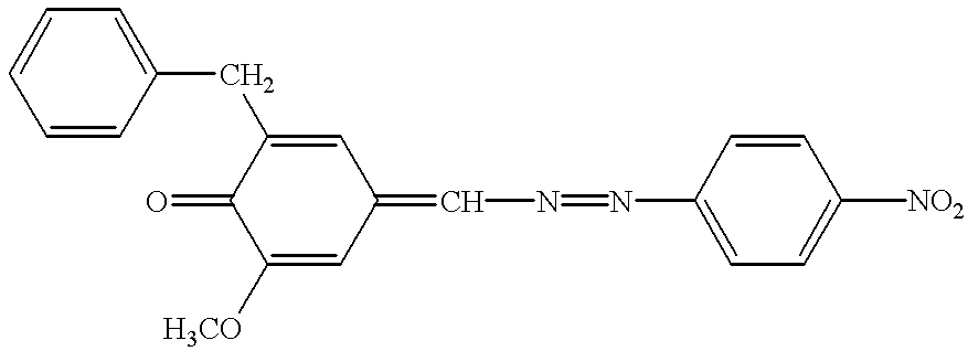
C1([H3CO])=CC(=CN=NC2=CC=C([NO2])C=C2)C=C(CC2=CC=CC=C2)C1=O
